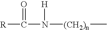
[R]C(N([H])[(CH2)n]C)=O
